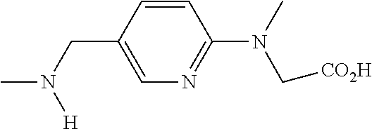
C1=CC(CN([H])C)=CN=C1N(C)C[CO2H]
